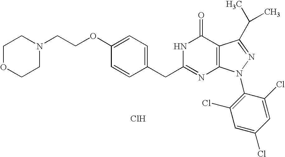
C1OCCN(CCOC2=CC=C(CC3=NC4=C(C(=O)N3)C(C(C)C)=NN4C3=C(Cl)C=C(Cl)C=C3Cl)C=C2)C1.Cl
